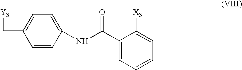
[Y3]CC1=CC=C(NC(C2=CC=CC=C2[X3])=O)C=C1
